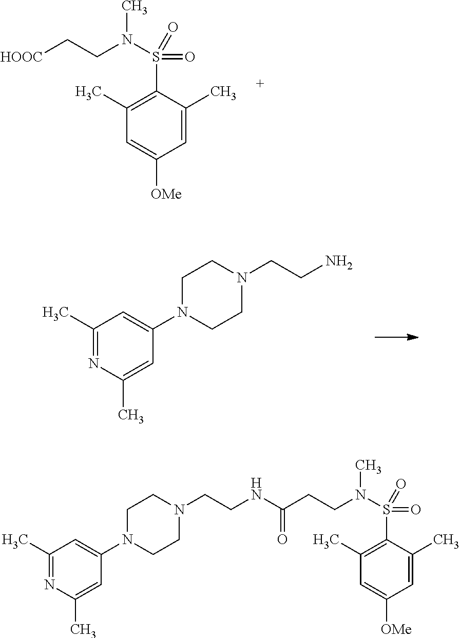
C1=C(C)C(S(N(CC[HOOC])C)(=O)=O)=C(C)C=C1[OMe].N1(C2=CC(C)=NC(C)=C2)CCN(CCN)CC1.N1(C2=CC(C)=NC(C)=C2)CCN(CCNC(=O)CCN(S(C2=C(C)C=C([OMe])C=C2C)(=O)=O)C)CC1
